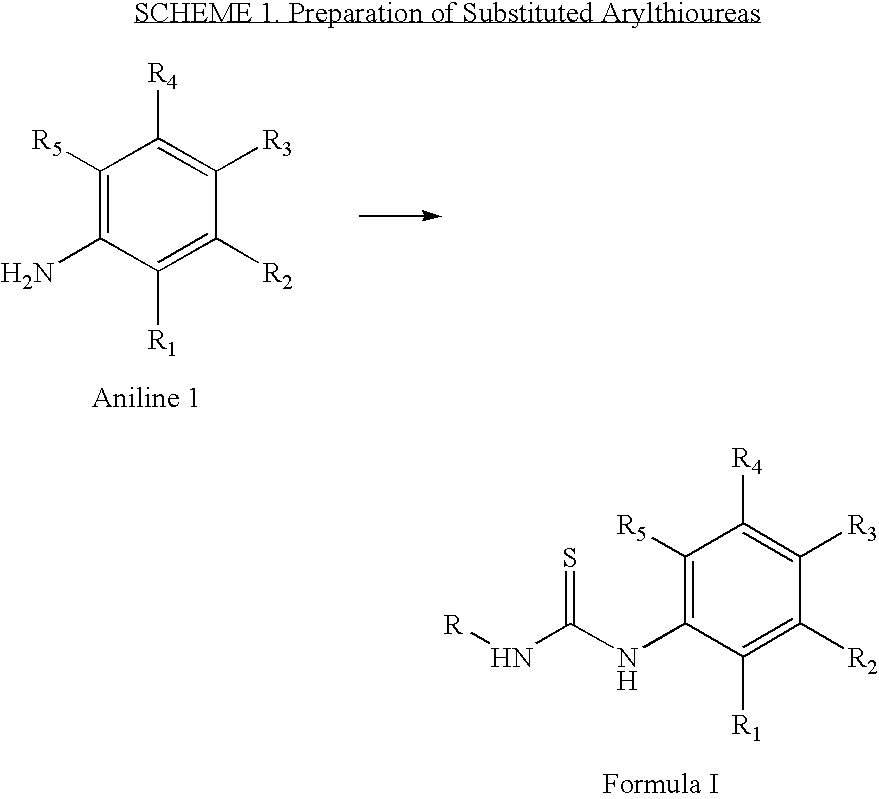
C1([R5])=C(N)C([R1])=C([R2])C([R3])=C1[R4].C1([R5])=C(NC(N[R])=S)C([R1])=C([R2])C([R3])=C1[R4]
